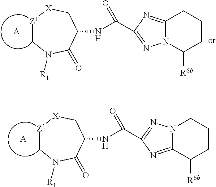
[A].[Z1]1CN([R1])C(=O)C(NC(=O)C2=NN3C(=N2)C([R6b])CCC3)C[X]1.[A].[Z1]1CN([R1])C(=O)C(NC(=O)C2=NN3C(=N2)CCCC3[R6b])C[X]1
